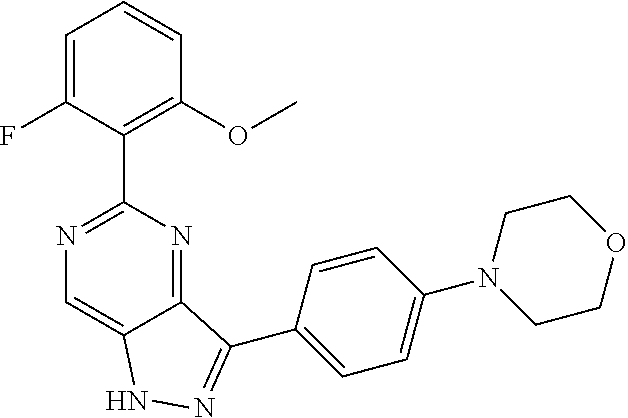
C1=C(F)C(C2=NC=C3C(=N2)C(C2=CC=C(N4CCOCC4)C=C2)=NN3)=C(OC)C=C1
